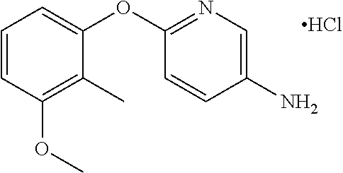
C1=CC(OC)=C(C)C(OC2=NC=C(N)C=C2)=C1.Cl
